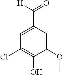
C1(OC)=CC(C([H])=O)=CC(Cl)=C1O
